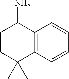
C12=C(C=CC=C1)C(C)(C)CCC2N
